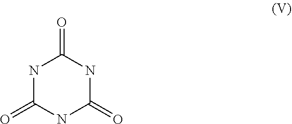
N1C(=O)NC(=O)NC1=O
